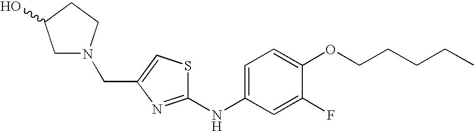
C(C1=CSC(NC2=CC=C(OCCCCC)C(F)=C2)=N1)N1CC(O)CC1
